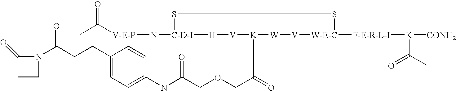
[V-E-P](N[C-D-I]1SS[W-E-C]([F-E-R-L-I][K]([CONH2])C(C)=O)[V][W][K](C(COCC(NC2=CC=C(CCC(N3C(=O)CC3)=O)C=C2)=O)=O)[V][H]1)C(C)=O
